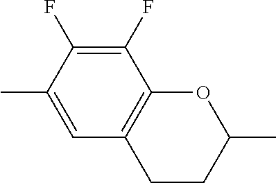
C1(C)=CC2=C(C(F)=C1F)OC(C)CC2
